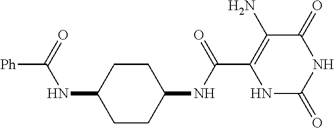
C(C1=C(N)C(=O)NC(=O)N1)(=O)NC1CCC(NC([Ph])=O)CC1
